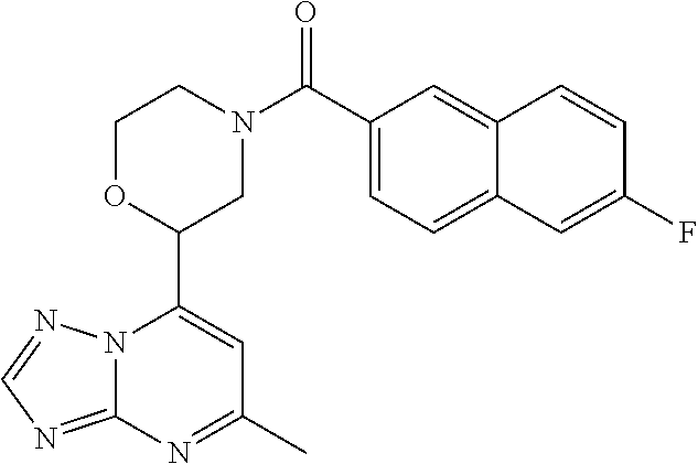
N12C(=NC=N1)N=C(C)C=C2C1CN(C(=O)C2=CC=C3C(=C2)C=CC(F)=C3)CCO1
